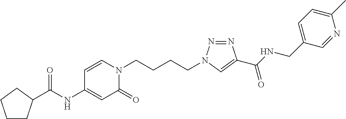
C(NC1=CC(=O)N(CCCCN2N=NC(C(NCC3=CC=C(C)N=C3)=O)=C2)C=C1)(=O)C1CCCC1
